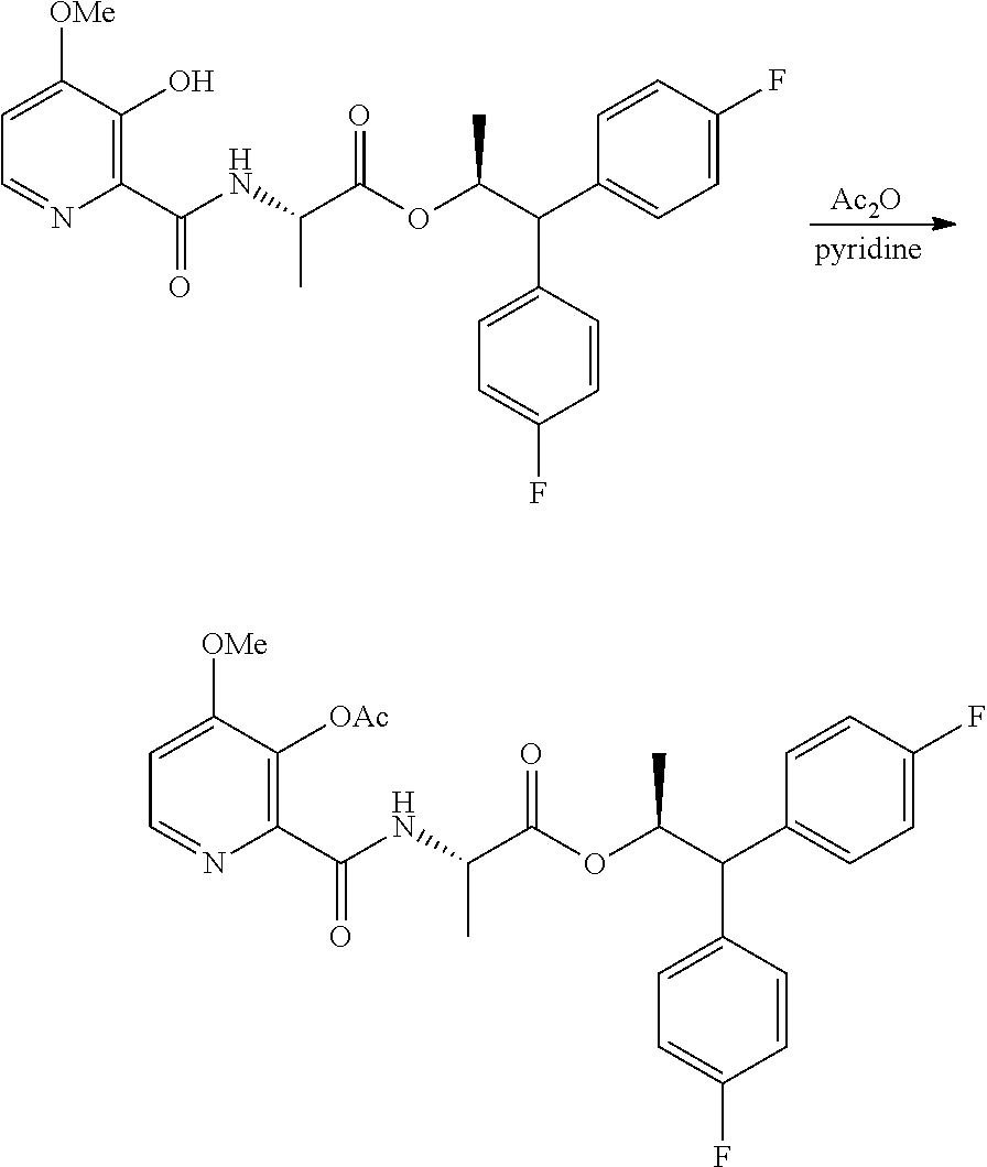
C1=CC(C(C(OC(C(NC(C2=C([OAc])C([OMe])=CC=N2)=O)C)=O)C)C2=CC=C(F)C=C2)=CC=C1F.C1=CC(C(C(OC(C(NC(C2=C(O)C([OMe])=CC=N2)=O)C)=O)C)C2=CC=C(F)C=C2)=CC=C1F.[Ac2O]
